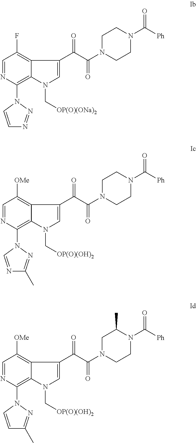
C1=NC(N2C=CN=N2)=C2C(=C1F)C(C(C(N1CCN(C([Ph])=O)CC1)=O)=O)=CN2C[OP(O)(ONa)2].C1=NC(N2C=NC(C)=N2)=C2C(=C1[OMe])C(C(C(N1CCN(C([Ph])=O)CC1)=O)=O)=CN2C[OP(O)(OH)2].C1=NC(N2C=CC(C)=N2)=C2C(=C1[OMe])C(C(C(N1CCN(C([Ph])=O)C(C)C1)=O)=O)=CN2C[OP(O)(OH)2]
